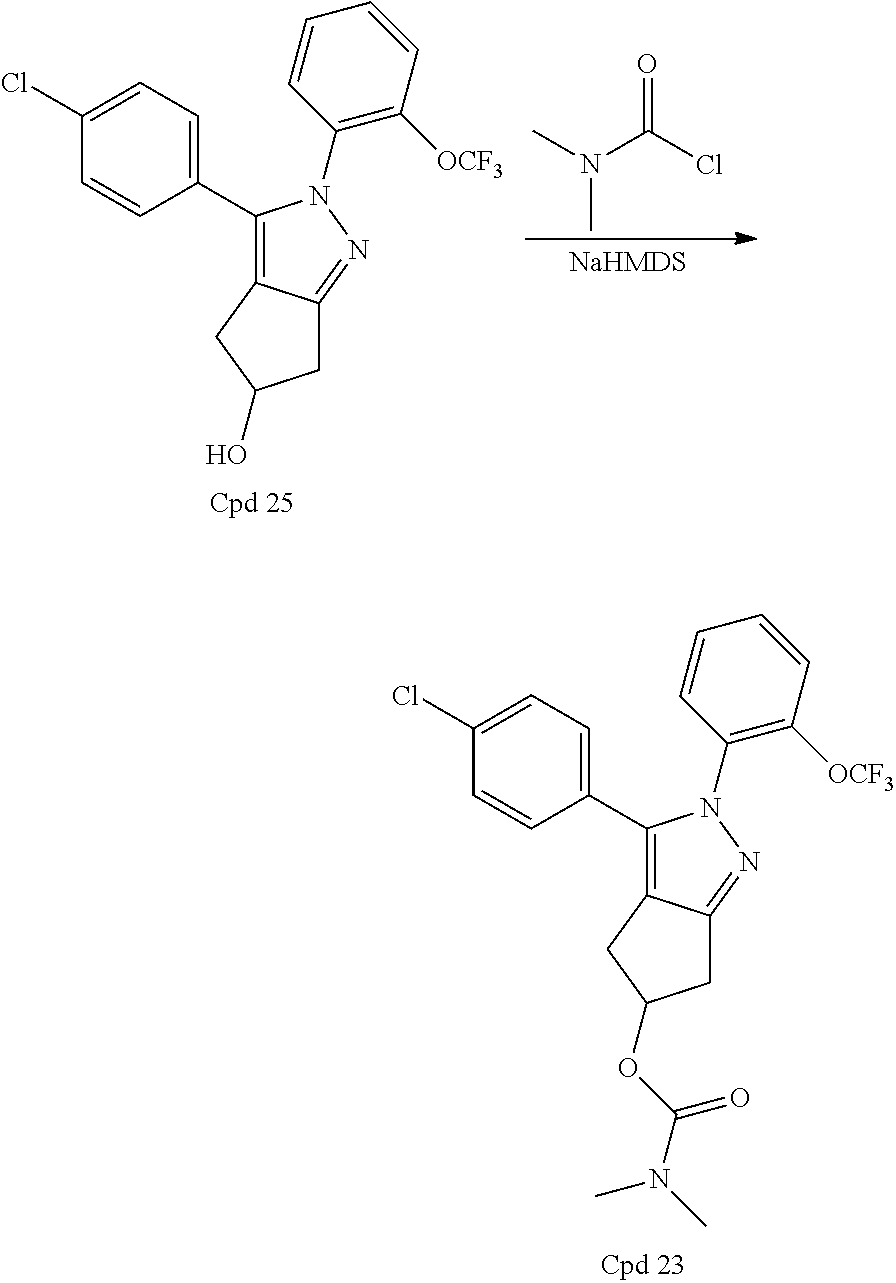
C1(C2=CC=C(Cl)C=C2)=C2C(=NN1C1=C([OCF3])C=CC=C1)CC(OC(N(C)C)=O)C2.C1(C2=CC=C(Cl)C=C2)=C2C(=NN1C1=C([OCF3])C=CC=C1)CC(O)C2.CN(C(Cl)=O)C
